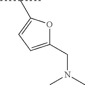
C1(CN(C)C)=CC=C(C(C)C)O1
